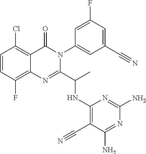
C1=CC(F)=C2C(=C1Cl)C(=O)N(C1=CC(C#N)=CC(F)=C1)C(C(C)NC1=C(C#N)C(N)=NC(N)=N1)=N2
